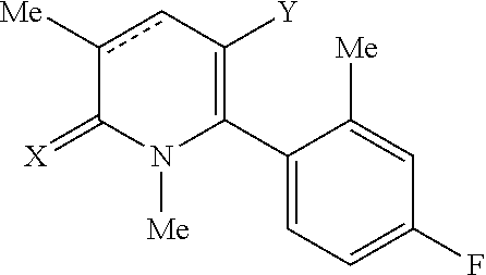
C1(C2=C([Y])cc([Me])C(=[X])N2[Me])=CC=C(F)C=C1[Me]
